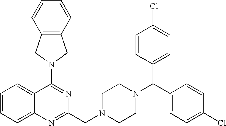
C1(N2CC3=C(C2)C=CC=C3)=NC(CN2CCN(C(C3=CC=C(Cl)C=C3)C3=CC=C(Cl)C=C3)CC2)=NC2=CC=CC=C12
